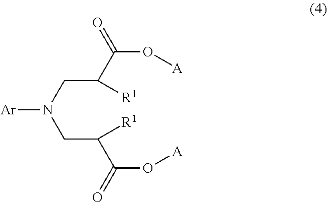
[Ar]N(CC([R1])C(=O)O[A])CC(C(O[A])=O)[R1]
